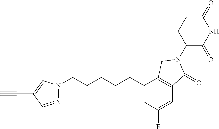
C1(=O)CCC(N2C(=O)C3=C(C(CCCCCN4N=CC(C#C)=C4)=CC(F)=C3)C2)C(=O)N1
